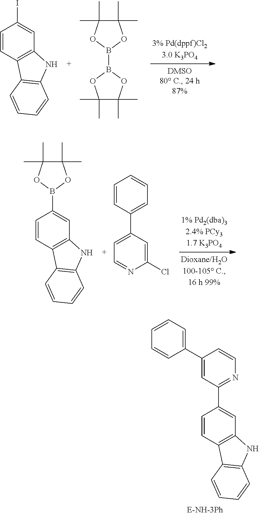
C1=CC2=C(C=C1I)NC1=C2C=CC=C1.C1(C)(C)C(C)(C)OB(B2OC(C)(C)C(C)(C)O2)O1.C1=CC2=C(C=C1B1OC(C)(C)C(C)(C)O1)NC1=C2C=CC=C1.C1(C2=CC=CC=C2)=CC=NC(Cl)=C1.C1=CC2=C(C=C1C1=NC=CC(C3=CC=CC=C3)=C1)NC1=C2C=CC=C1
